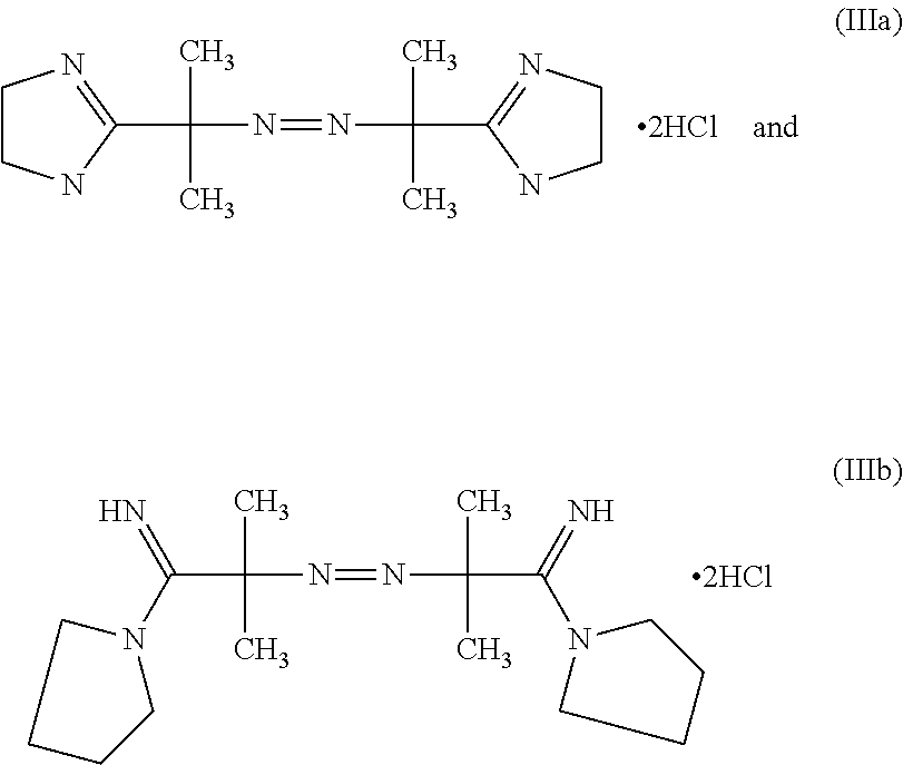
C1(C(N=NC(C2=NCCN2)(C)C)(C)C)=NCCN1.C(C(N=NC(C(N1CCCC1)=N)(C)C)(C)C)(=N)N1CCCC1
